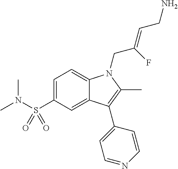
C1=C(S(=O)(=O)N(C)C)C=C2C(=C1)N(CC(=CCN)F)C(C)=C2C1=CC=NC=C1
